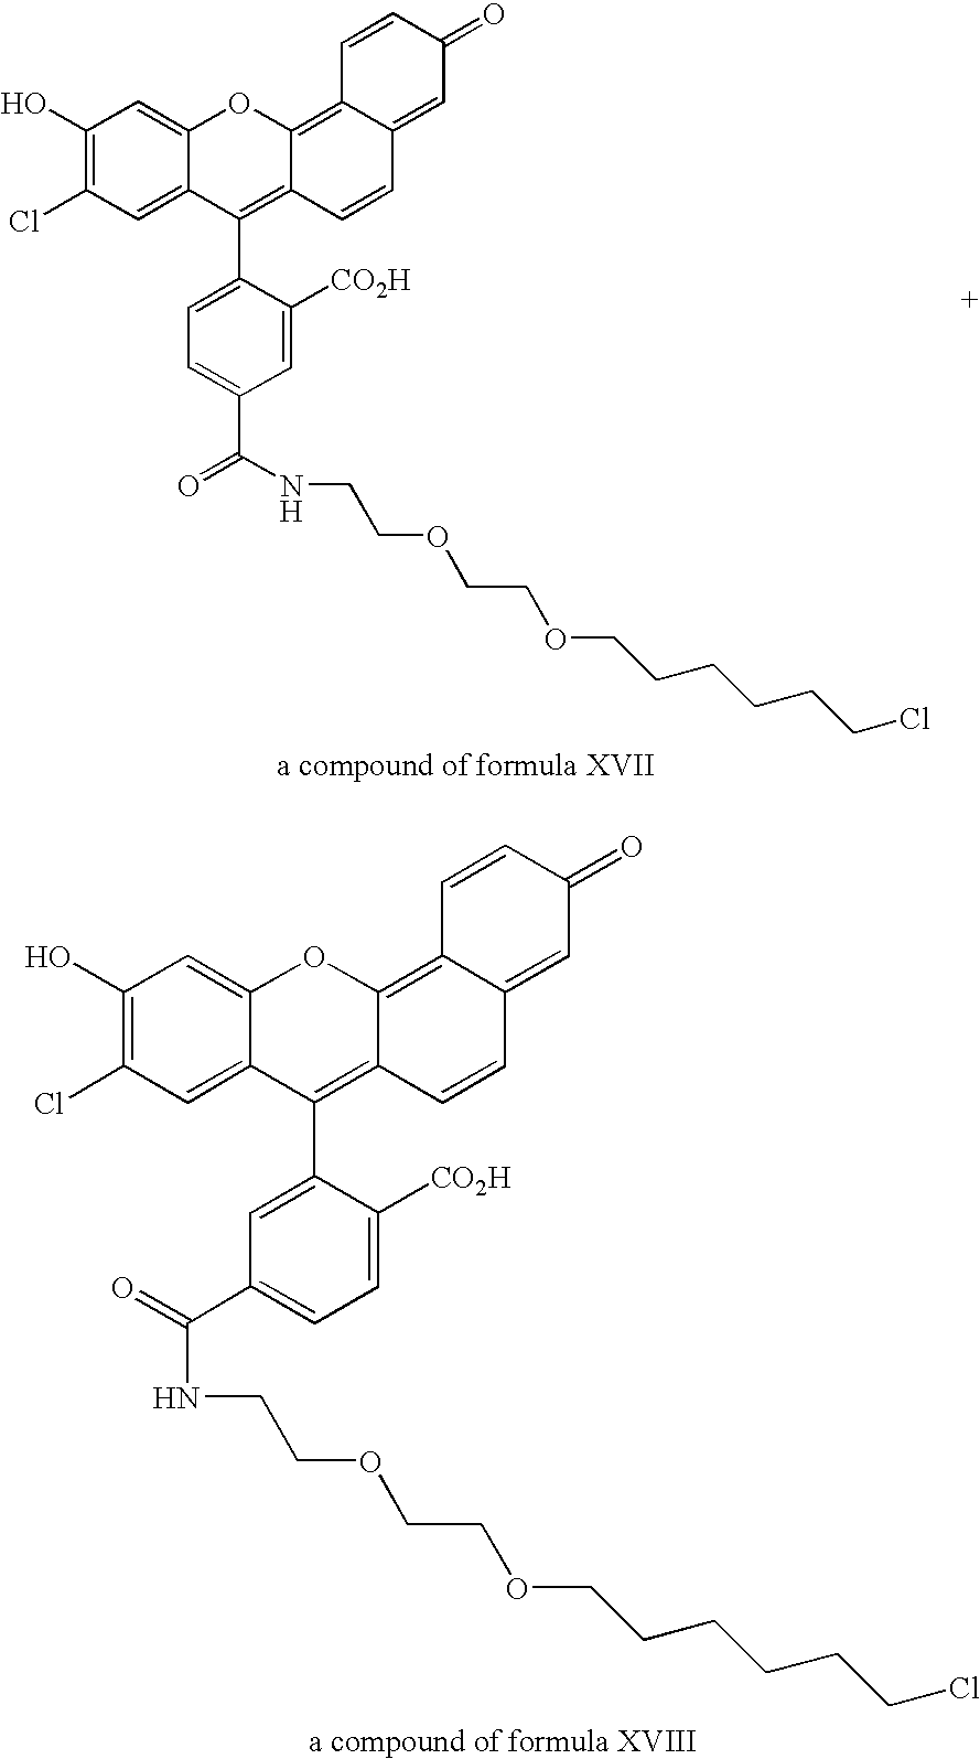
C1(C2=C3C(=C4C(=CC(=O)C=C4)C=C3)OC3=CC(O)=C(Cl)C=C32)=CC(C(=O)NCCOCCOCCCCCCCl)=CC=C1[CO2H].C1(O)=C(Cl)C=C2C(=C1)OC1=C3C(=CC(=O)C=C3)C=CC1=C2C1=CC=C(C(=O)NCCOCCOCCCCCCCl)C=C1[CO2H]
